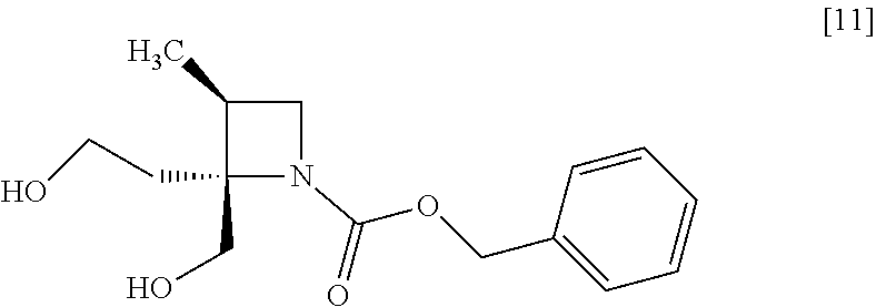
OCCC1(CO)N(C(OCC2=CC=CC=C2)=O)CC1C
